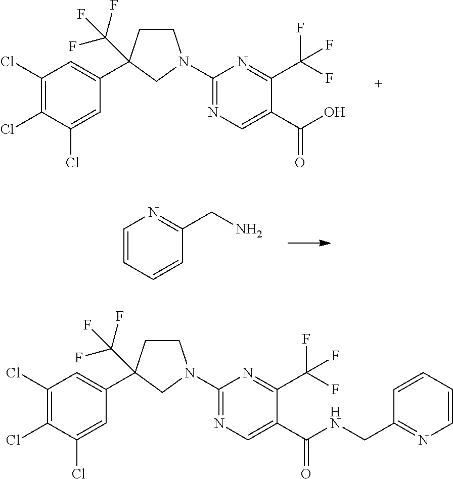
C1(Cl)=C(Cl)C(Cl)=CC(C2(C(F)(F)F)CCN(C3=NC=C(C(O)=O)C(C(F)(F)F)=N3)C2)=C1.C1=CC=CC(CN)=N1.C1(Cl)=C(Cl)C(Cl)=CC(C2(C(F)(F)F)CCN(C3=NC=C(C(NCC4=NC=CC=C4)=O)C(C(F)(F)F)=N3)C2)=C1
